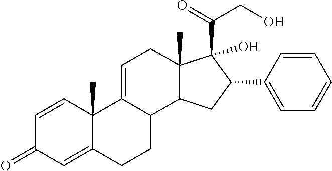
C1=CC2(C)C(=CC1=O)CCC1C2=CCC2(C)C1CC(C1=CC=CC=C1)C2(O)C(=O)CO
